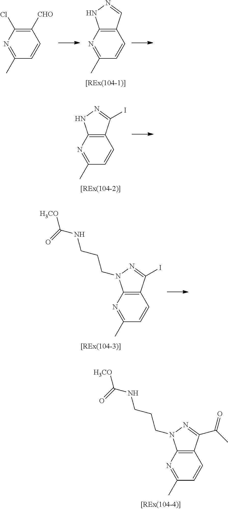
C1([CHO])=C(Cl)N=C(C)C=C1.C12=C(N=C(C)C=C1)NN=C2.C12=C(N=C(C)C=C1)NN=C2I.C12=C(N=C(C)C=C1)N(CCCNC(=O)[H3CO])N=C2I.C12=C(N=C(C)C=C1)N(CCCNC(=O)[H3CO])N=C2C(=O)C
